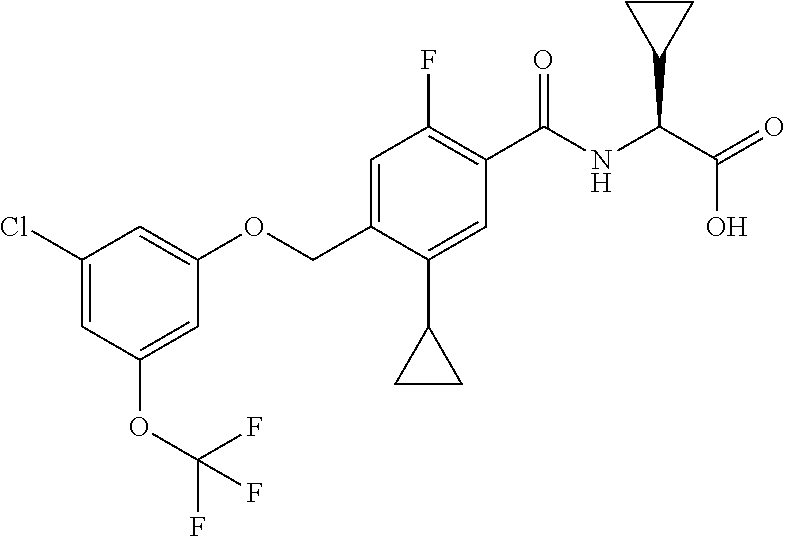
C1=C(Cl)C=C(OCC2=CC(F)=C(C(=O)NC(C3CC3)C(O)=O)C=C2C2CC2)C=C1OC(F)(F)F
